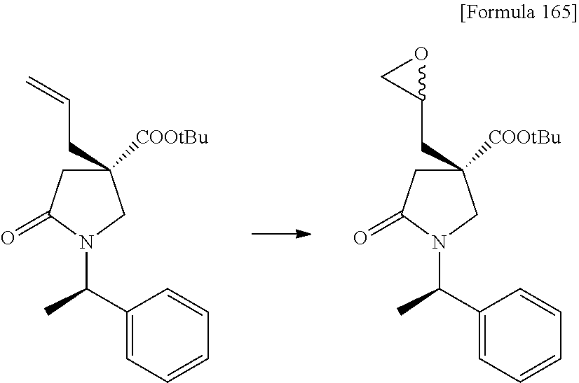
C1(C(C)N2CC(CC=C)([COOtBu])CC2=O)=CC=CC=C1.C1(C(C)N2CC(CC3OC3)([COOtBu])CC2=O)=CC=CC=C1
